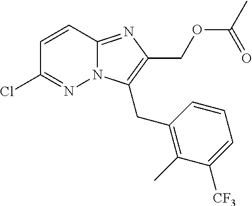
ClC1=NN2C(=NC(COC(C)=O)=C2CC2=C(C)C([CF3])=CC=C2)C=C1
